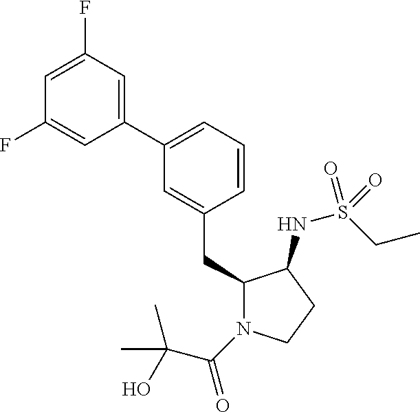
C1(CC2N(C(=O)C(C)(C)O)CCC2NS(CC)(=O)=O)=CC(C2=CC(F)=CC(F)=C2)=CC=C1
